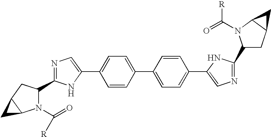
C1=CC(C2=CC=C(C3=CN=C(C4CC5C(C5)N4C([R])=O)N3)C=C2)=CC=C1C1=CN=C(C2CC3C(C3)N2C(=O)[R])N1
